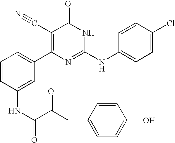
C1(NC(C(CC2=CC=C(O)C=C2)=O)=O)=CC(C2=C(C#N)C(=O)NC(NC3=CC=C(Cl)C=C3)=N2)=CC=C1
